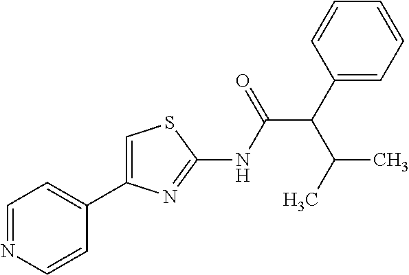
C1=NC=CC(C2=CSC(NC(C(C(C)C)C3=CC=CC=C3)=O)=N2)=C1
